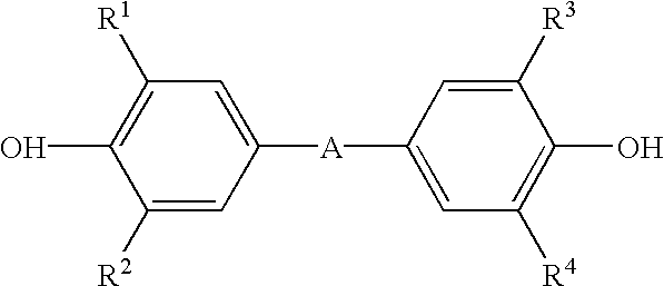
C1([R2])=CC([A]C2=CC([R4])=C(O)C([R3])=C2)=CC([R1])=C1O
